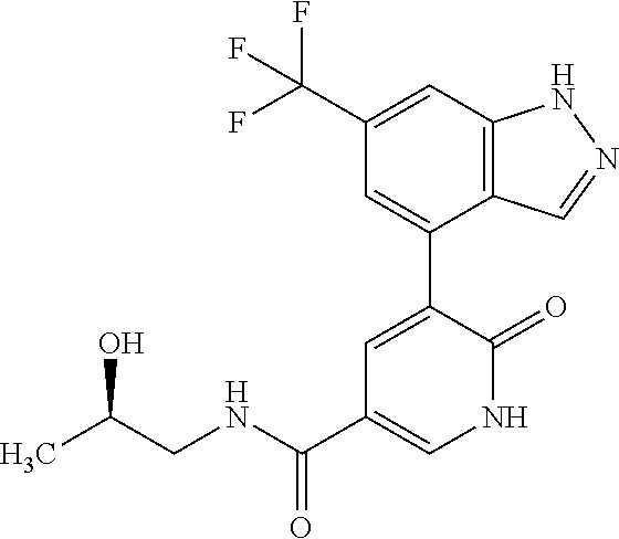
C12=C(C=C(C(F)(F)F)C=C1C1=CC(C(NCC(C)O)=O)=CNC1=O)NN=C2
